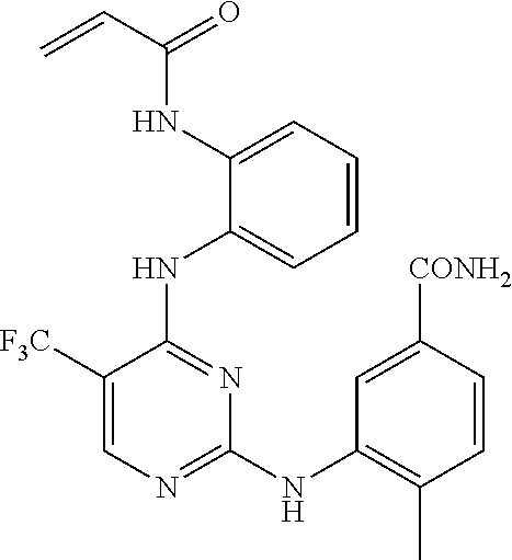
N(C1=CC=CC=C1NC1=NC(NC2=C(C)C=CC([CONH2])=C2)=NC=C1[F3C])C(=O)C=C
